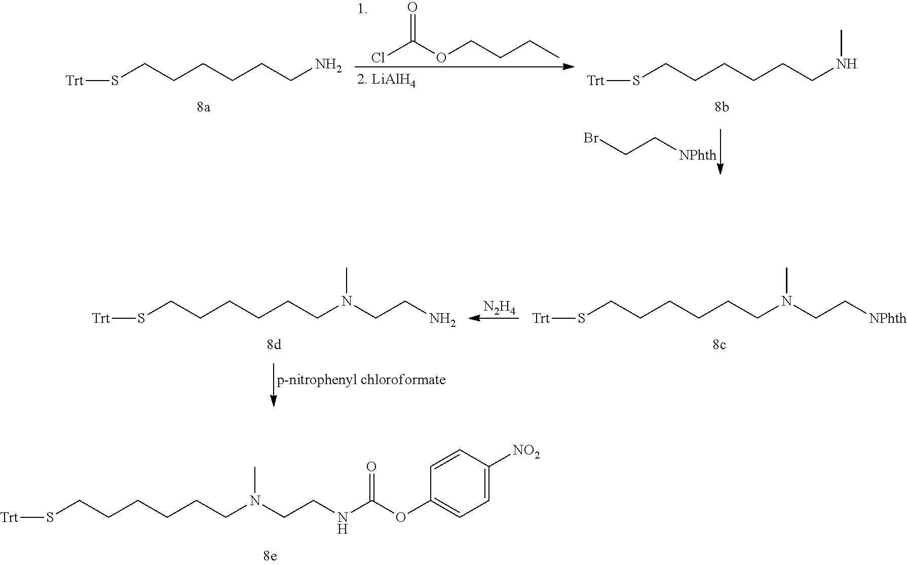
[Trt]SCCCCCCN.ClC(OCCCC)=O.[Trt]SCCCCCCNC.BrCC[NPhth].[Trt]SCCCCCCN(C)CC[NPhth].[N2H4].[Trt]SCCCCCCN(C)CCN.[Trt]SCCCCCCN(C)CCNC(=O)OC1=CC=C([NO2])C=C1
